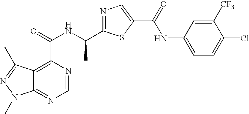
C12=NC=NC(C(NC(C3=NC=C(C(=O)NC4=CC=C(Cl)C([CF3])=C4)S3)C)=O)=C1C(C)=NN2C
